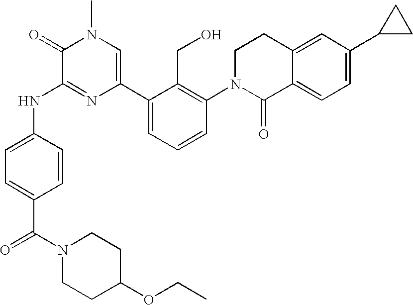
N(C1=NC(C2=CC=CC(N3C(=O)C4=CC=C(C5CC5)C=C4CC3)=C2CO)=CN(C)C1=O)C1=CC=C(C(N2CCC(OCC)CC2)=O)C=C1
